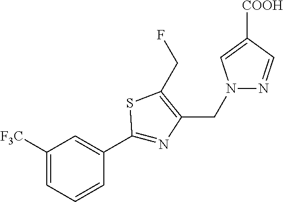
C1([F3C])=CC=CC(C2=NC(CN3N=CC([COOH])=C3)=C(CF)S2)=C1
